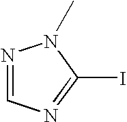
C1(I)=NC=NN1C
